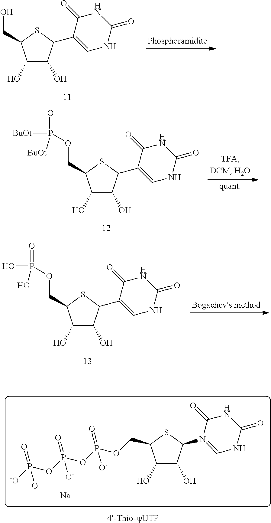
C1(O)C(O)C(N2=CNC(=O)NC2=O)SC1COP(=O)([O-])OP(=O)([O-])OP([-O])(=O)[O-].[Na].C1(O)C(O)C(C2=CNC(=O)NC2=O)SC1CO.C1(O)C(O)C(C2=CNC(=O)NC2=O)SC1COP(=O)([BuOt])[BuOt].C1(O)C(O)C(C2=CNC(=O)NC2=O)SC1COP(=O)(O)O
